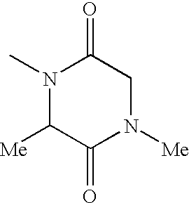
N1(C)C([Me])C(=O)N([Me])CC1=O
